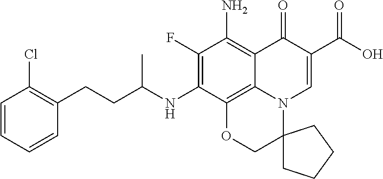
C1(F)=C(NC(CCC2=C(Cl)C=CC=C2)C)C2=C3C(=C1N)C(=O)C(C(=O)O)=CN3C1(CO2)CCCC1
